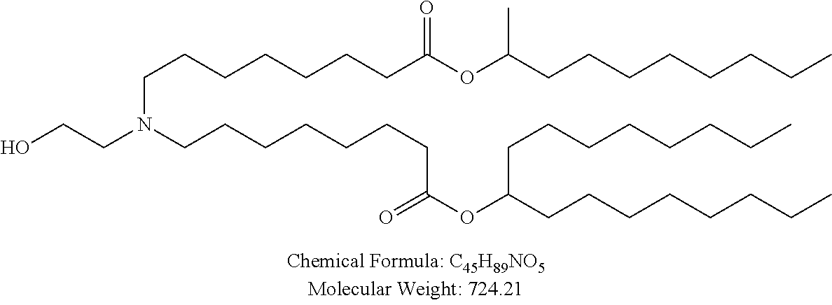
OCCN(CCCCCCCC(OC(CCCCCCCC)CCCCCCCC)=O)CCCCCCCC(OC(CCCCCCCC)C)=O
